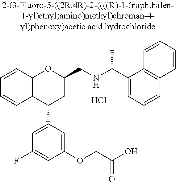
C12=C(C(C3=CC(F)=CC(OCC(O)=O)=C3)CC(CNC(C)C3=CC=CC4=C3C=CC=C4)O1)C=CC=C2.Cl
